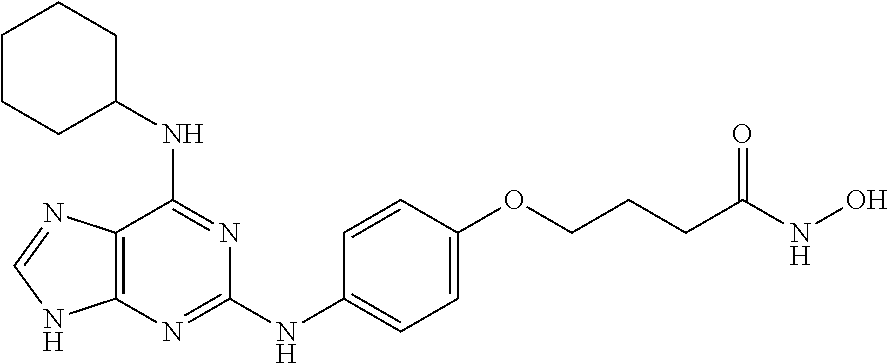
C12=C(N=C(NC3=CC=C(OCCCC(NO)=O)C=C3)N=C1NC1CCCCC1)NC=N2
